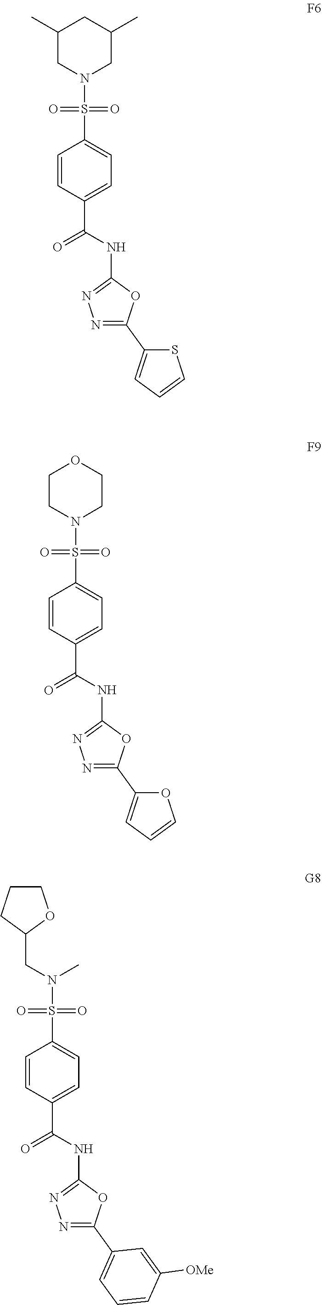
S(=O)(N1CC(C)CC(C)C1)(=O)C1=CC=C(C(NC2=NN=C(C3=CC=CS3)O2)=O)C=C1.S(=O)(=O)(C1=CC=C(C(NC2=NN=C(C3=CC=CO3)O2)=O)C=C1)N1CCOCC1.C1(CN(S(=O)(=O)C2=CC=C(C(NC3=NN=C(C4=CC=CC([OMe])=C4)O3)=O)C=C2)C)CCCO1
